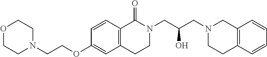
C1(OCCN2CCOCC2)=CC2=C(C=C1)C(=O)N(CC(CN1CC3=C(CC1)C=CC=C3)O)CC2
